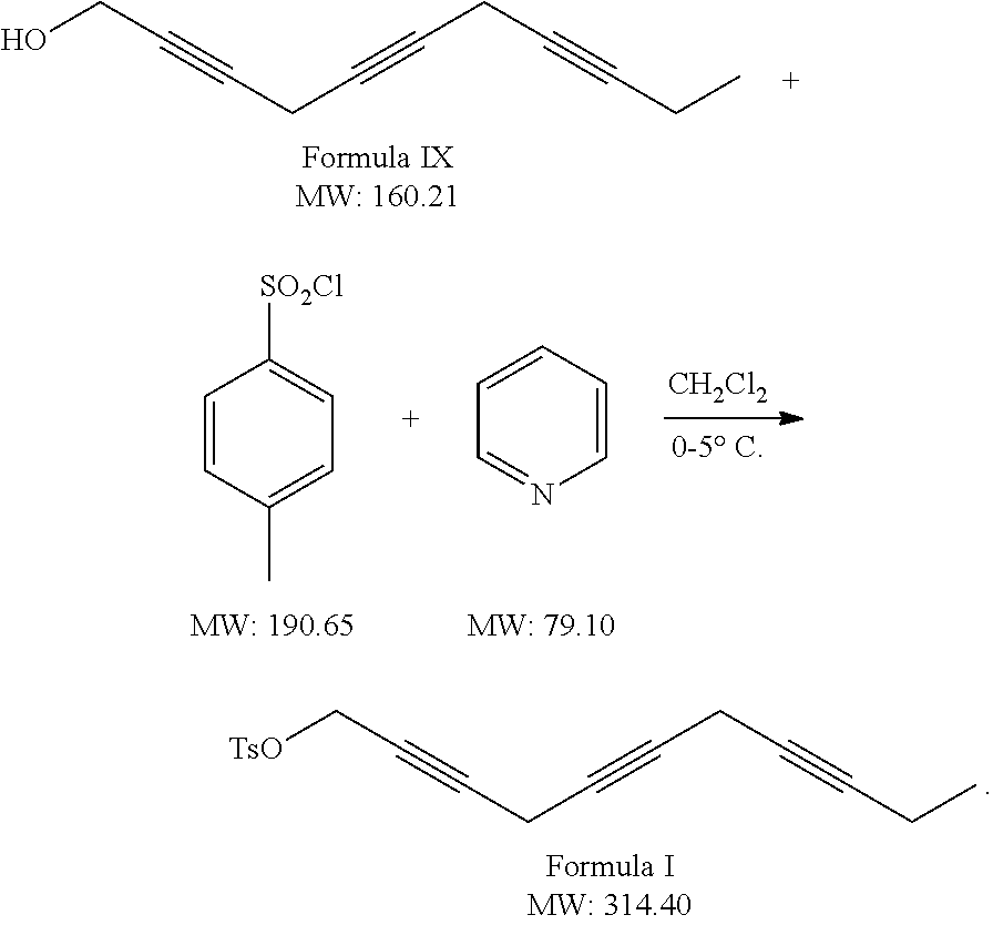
OCC#CCC#CCC#CCC.C1=CN=CC=C1.C1=CC(C)=CC=C1[SO2Cl].[CH2Cl2].[TsO]CC#CCC#CCC#CCC
